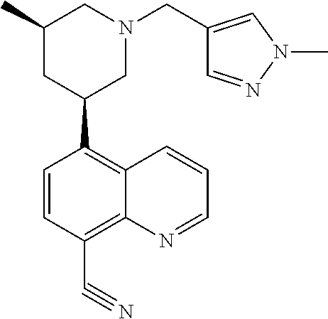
C1=CC(C#N)=C2C(=C1C1CN(CC3=CN(C)N=C3)CC(C)C1)C=CC=N2
